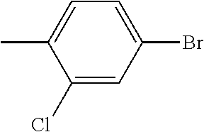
C1=C(C)C(Cl)=CC(Br)=C1
